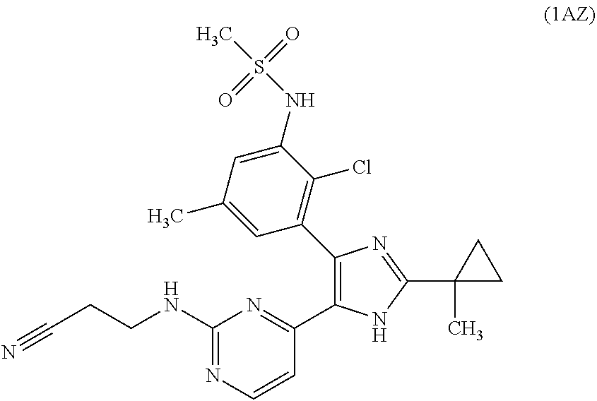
C1(NCCC#N)=NC=CC(C2=C(C3=C(Cl)C(NS(C)(=O)=O)=CC(C)=C3)N=C(C3(C)CC3)N2)=N1
